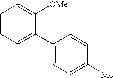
C1=CC=C(C2=CC=C([Me])C=C2)C([OMe])=C1
